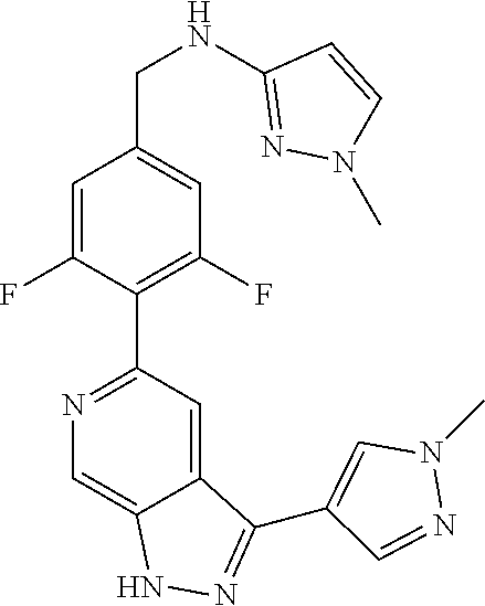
N1=C(C2=C(F)C=C(CNC3=NN(C)C=C3)C=C2F)C=C2C(=C1)NN=C2C1=CN(C)N=C1
